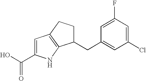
C1CC2=C(NC(C(O)=O)=C2)C1CC1=CC(Cl)=CC(F)=C1
